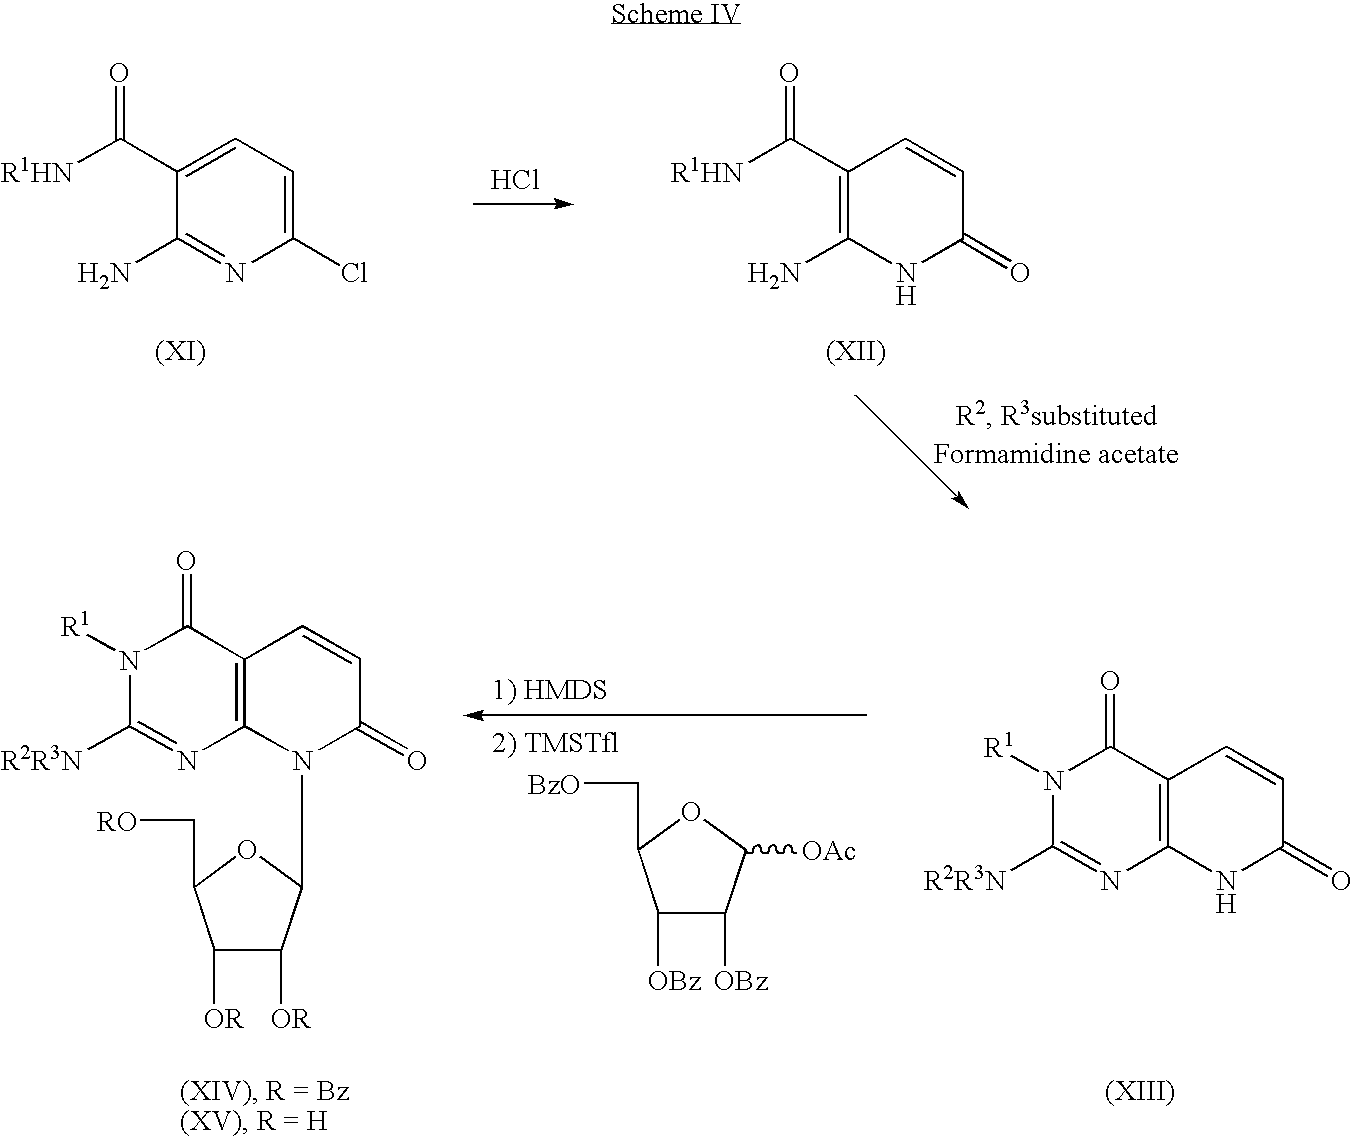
C1(Cl)=CC=C(C([R1HN])=O)C(N)=N1.Cl.C1(=O)C=CC(C([R1HN])=O)=C(N)N1.C1([OBz])C([OBz])C([OAc])OC1C[BzO].C1(=O)C=CC2=C(N1)N=C([R2R3N])N([R1])C2=O.C1(=O)C=CC2=C(N1C1C([OR])C([OR])C(C[RO])O1)N=C([R2R3N])N([R1])C2=O
